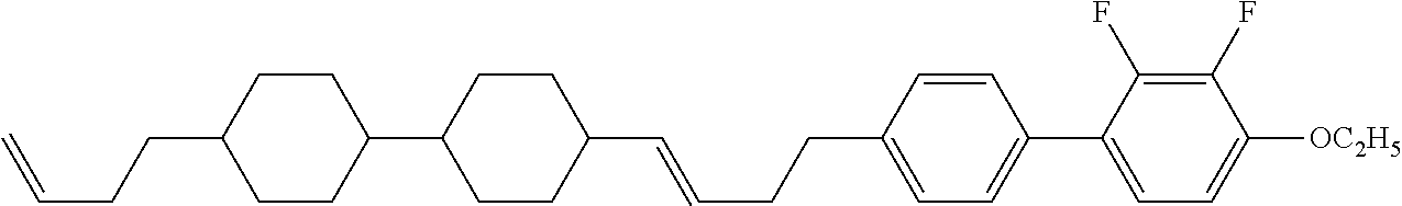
C1=CC(CCC=CC2CCC(C3CCC(CCC=C)CC3)CC2)=CC=C1C1=CC=C([OC2H5])C(F)=C1F
